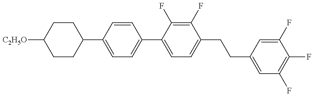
C1(C2=CC=C(C3=CC=C(CCC4=CC(F)=C(F)C(F)=C4)C(F)=C3F)C=C2)CCC([C2H5O])CC1
